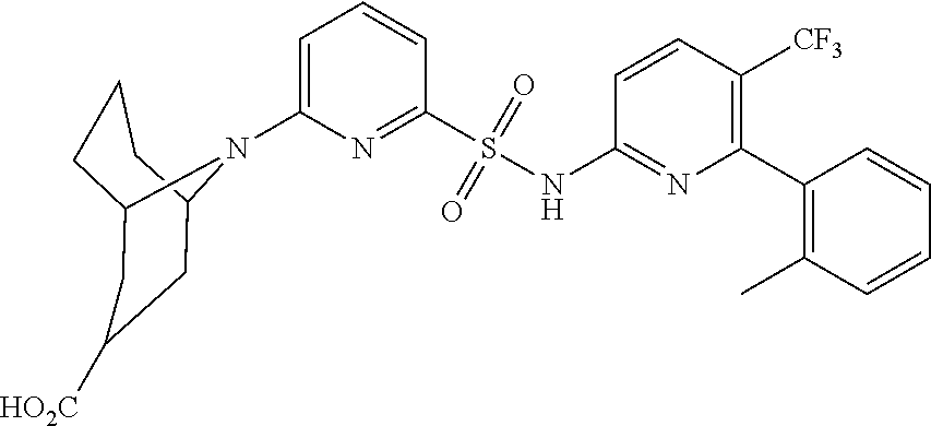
C1(N2C3CC([HO2C])CC2CCC3)=CC=CC(S(NC2=NC(C3=C(C)C=CC=C3)=C([CF3])C=C2)(=O)=O)=N1
